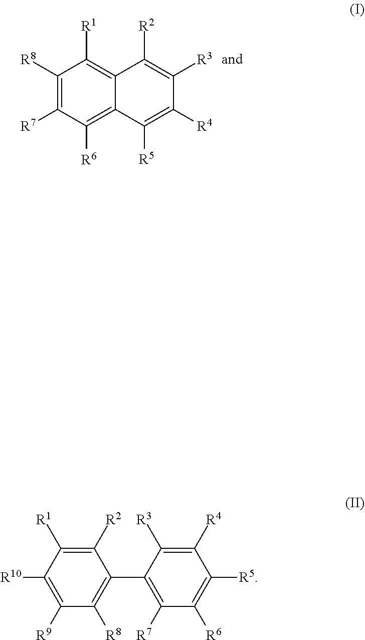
C1([R8])=C([R7])C([R6])=C2C(=C1[R1])C([R2])=C([R3])C([R4])=C2[R5].C1([R2])=C([R1])C([R10])=C([R9])C([R8])=C1C1=C([R7])C([R6])=C([R5])C([R4])=C1[R3]
